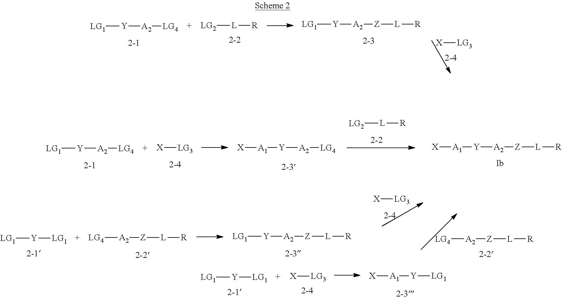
[LG1][Y][A2][LG4].[LG2][L][R].[LG1][Y][A2][Z][L][R].[X][LG3].[X][LG3].[X][A1][Y][A2][LG4].[LG1][Y][A2][LG4].[LG2][L][R].[X][A1][Y][A2][Z][L][R].[LG1][Y][LG1].[LG4][A2][Z][L][R].[X][LG3].[X][A1][Y][LG1].[X][LG3].[LG4][A2][Z][L][R].[LG1][Y][A2][Z][L][R].[LG1][Y][LG1]
